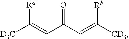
[D3C]C(=CC(C=C([CD3])[Rb])=O)[Ra]
